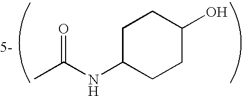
C1CC(NC(C)=O)CCC1O
